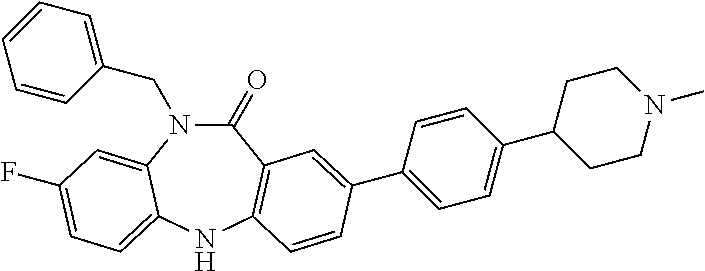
C(N1C(=O)C2=C(NC3=CC=C(F)C=C13)C=CC(C1=CC=C(C3CCN(C)CC3)C=C1)=C2)C1=CC=CC=C1
